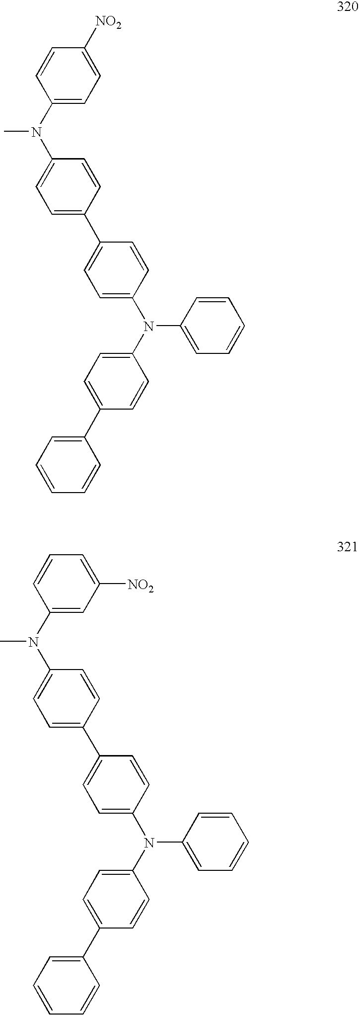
C1(C2=CC=C(N(C3=CC=C(C4=CC=CC=C4)C=C3)C3=CC=CC=C3)C=C2)=CC=C(N(C2=CC=C([NO2])C=C2)C)C=C1.C1(C2=CC=C(N(C3=CC=C(C4=CC=CC=C4)C=C3)C3=CC=CC=C3)C=C2)=CC=C(N(C2=CC([NO2])=CC=C2)C)C=C1
